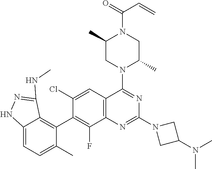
C12=C(C=C(Cl)C(C3=C4C(=CC=C3C)NN=C4NC)=C1F)C(N1C(C)CN(C(=O)C=C)C(C)C1)=NC(N1CC(N(C)C)C1)=N2
